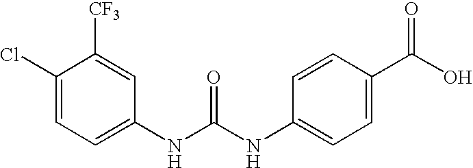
C1(Cl)=CC=C(NC(=O)NC2=CC=C(C(O)=O)C=C2)C=C1[CF3]
